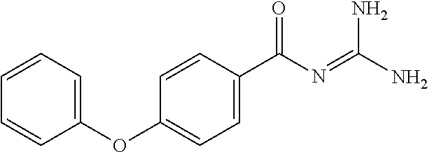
C1=CC=CC(OC2=CC=C(C(N=C(N)N)=O)C=C2)=C1
